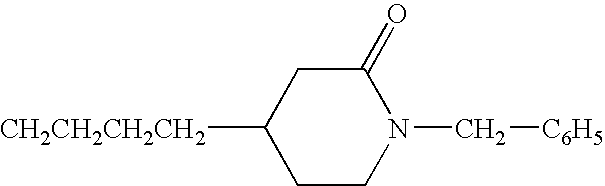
[CH2CH2CH2CH2]C1CCN(C[C6H5])C(=O)C1
